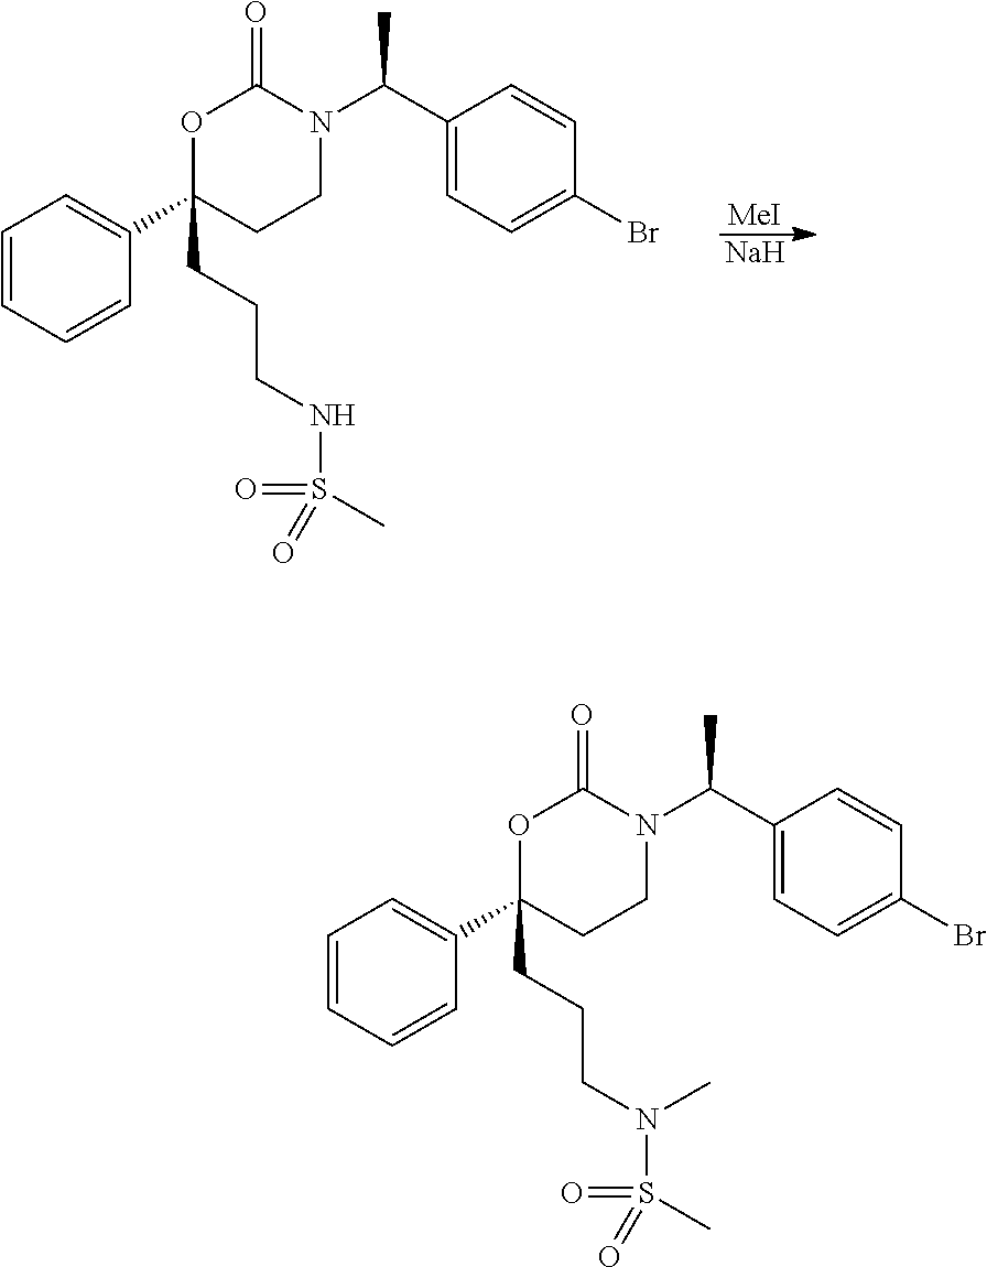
C1=CC=CC(C2(CCCNS(=O)(C)=O)CCN(C(C3=CC=C(Br)C=C3)C)C(=O)O2)=C1.[MeI].[Na].C1=CC=CC(C2(CCCN(S(=O)(C)=O)C)CCN(C(C3=CC=C(Br)C=C3)C)C(=O)O2)=C1
